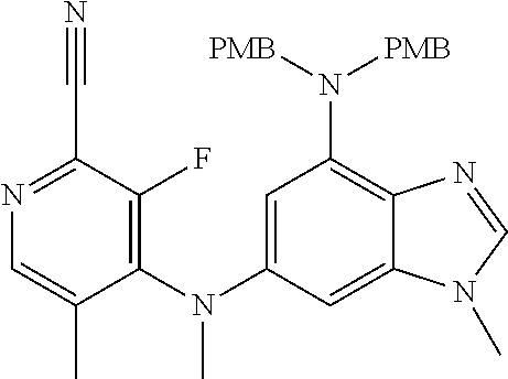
C1(F)=C(N(C)C2=CC(N([PMB])[PMB])=C3C(=C2)N(C)C=N3)C(C)=CN=C1C#N
